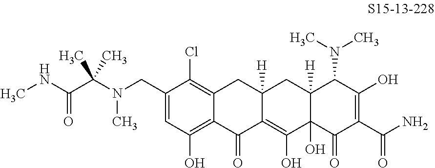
N(C(C(N(CC1=CC(O)=C2C(=C1Cl)CC1([H])C(=C(O)C3(O)C([H])(C1)C(N(C)C)C(O)=C(C(N)=O)C3=O)C2=O)C)(C)C)=O)C
